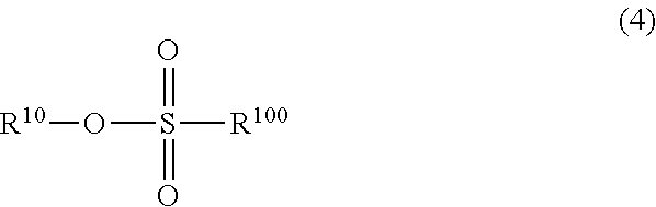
[R10]OS([R100])(=O)=O
